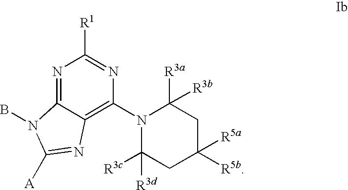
N1=C2C(=C(N3C([R3d])([R3c])CC([R5a])([R5b])CC3([R3a])[R3b])N=C1[R1])N=C([A])N2B
